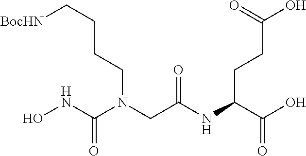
C(CCCN(CC(=O)NC(CCC(=O)O)C(=O)O)C(NO)=O)[BocHN]
